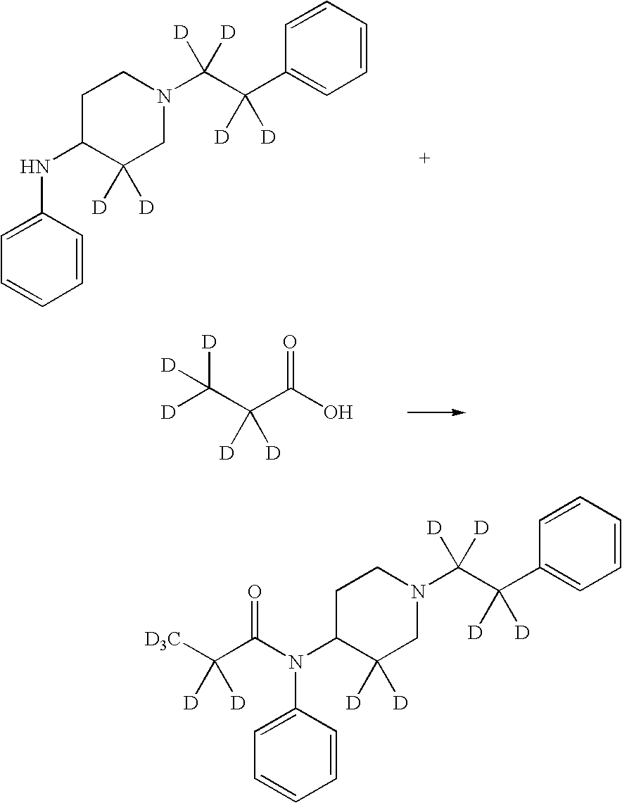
[D]C(C(C(=O)O)([D])[D])([D])[D].C1=CC(N(C2C([D])([D])CN(C(C(C3=CC=CC=C3)([D])[D])([D])[D])CC2)C(C([D3C])([D])[D])=O)=CC=C1.C1=CC(NC2C([D])([D])CN(C(C(C3=CC=CC=C3)([D])[D])([D])[D])CC2)=CC=C1
